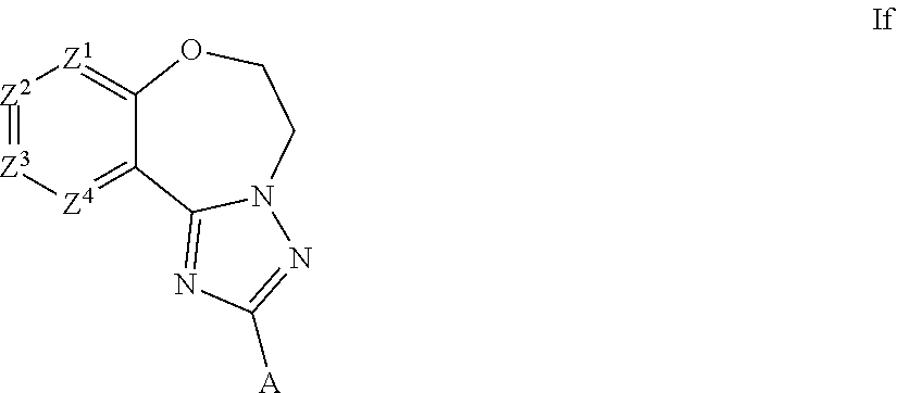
[Z2]1=[Z3][Z4]=C2C(=[Z1]1)OCCN1C2=NC([A])=N1
